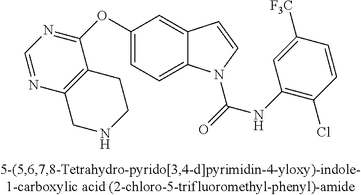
C1(OC2=NC=NC3=C2CCNC3)=CC=C2C(=C1)C=CN2C(=O)NC1=C(Cl)C=CC([CF3])=C1
